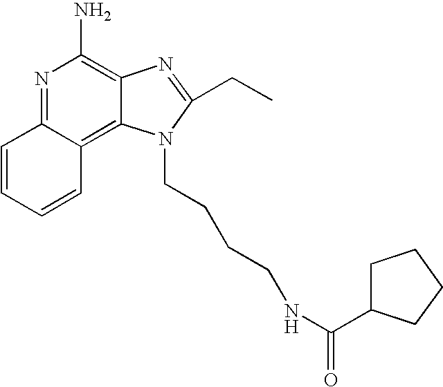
N1=C2C(=C3C(=C1N)N=C(CC)N3CCCCNC(C1CCCC1)=O)C=CC=C2
